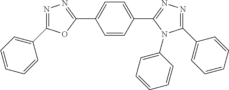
C1(C2=CC=C(C3=NN=C(C4=CC=CC=C4)O3)C=C2)=NN=C(C2=CC=CC=C2)N1C1=CC=CC=C1
